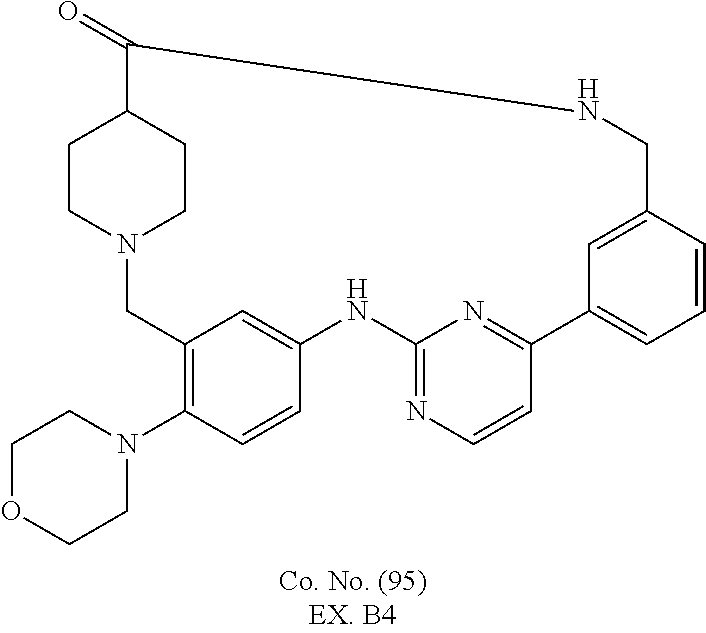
N12CC3=C(N4CCOCC4)C=CC(=C3)NC3=NC=CC(=N3)C3=CC=CC(=C3)CNC(=O)C(CC1)CC2
